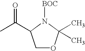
CC(=O)C1COC(C)(C)N1[BOC]
